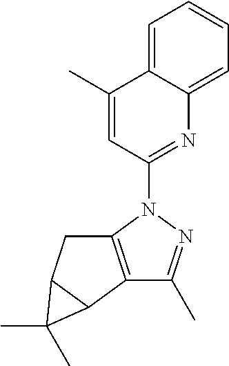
C1=C2C(=CC=C1)N=C(N1N=C(C)C3=C1CC1C3C1(C)C)C=C2C
